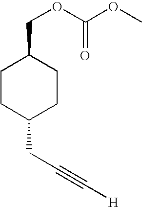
C1CC(CC#C[H])CCC1COC(OC)=O
